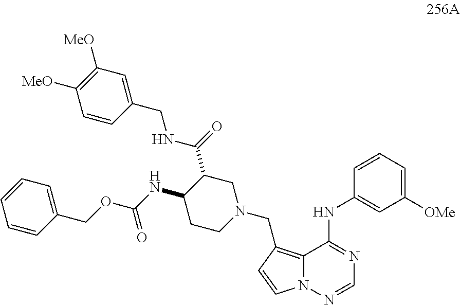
N12C(=C(CN3CCC(NC(OCC4=CC=CC=C4)=O)C(C(=O)NCC4=CC([MeO])=C([MeO])C=C4)C3)C=C1)C(NC1=CC([OMe])=CC=C1)=NC=N2
